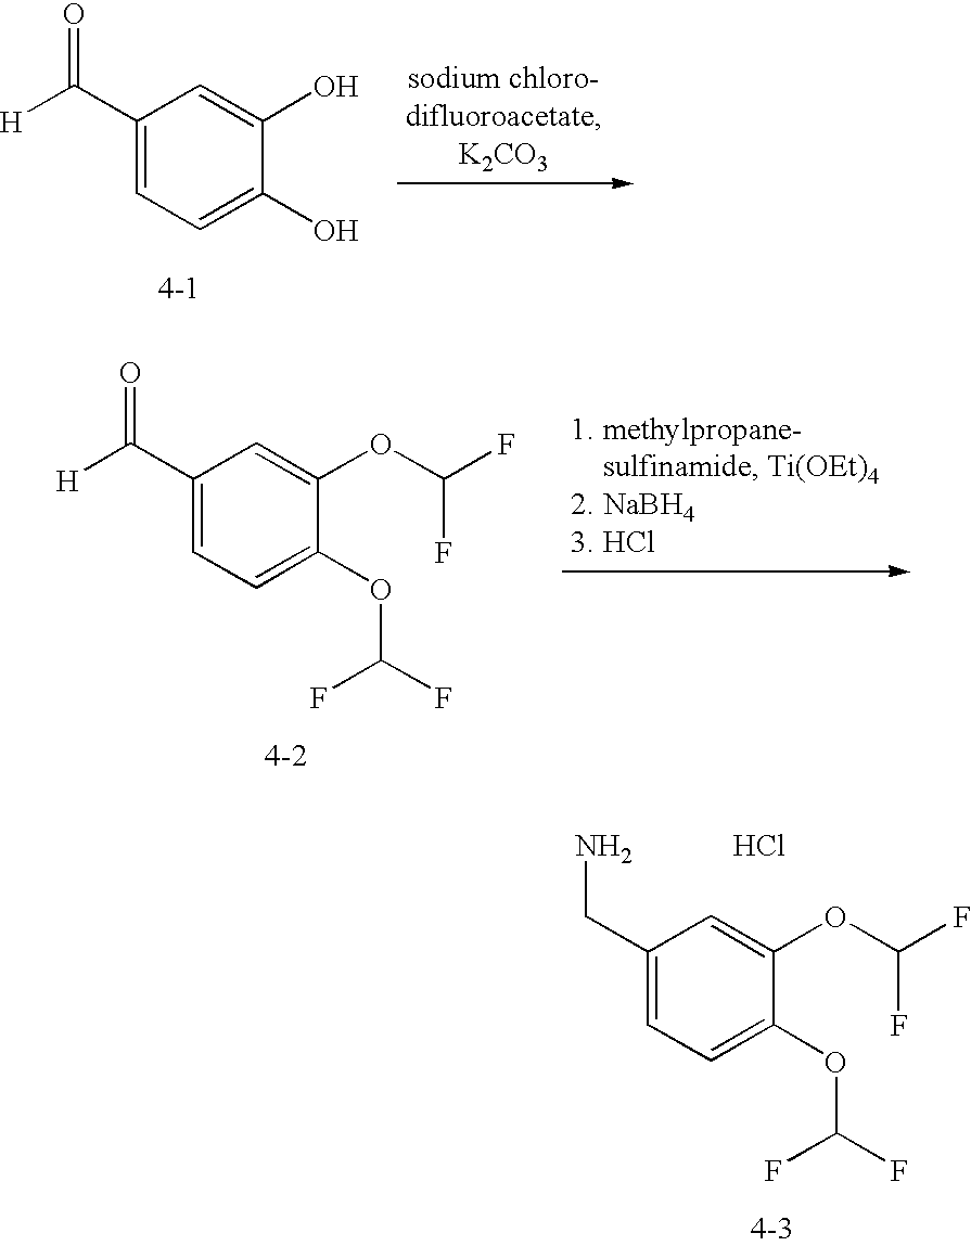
C1(C([H])=O)=CC=C(O)C(O)=C1.C1(C([H])=O)=CC=C(OC(F)F)C(OC(F)F)=C1.C1(CN)=CC=C(OC(F)F)C(OC(F)F)=C1.Cl
